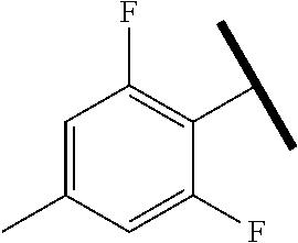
C1=C(C)C=C(F)C(C(C)C)=C1F
